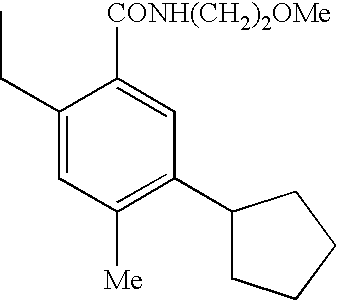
C1([CONH(CH2)2OMe])=CC(C2CCCC2)=C([Me])C=C1CC
